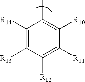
C1([R14])=C([R13])C([R12])=C([R11])C([R10])=C1C
